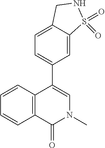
C1=C(C2=CN(C)C(=O)C3=C2C=CC=C3)C=C2C(=C1)CNS2(=O)=O
